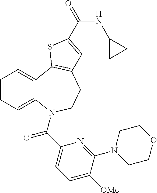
C1=CC=C2C(=C1)C1=C(CCN2C(C2=CC=C([OMe])C(N3CCOCC3)=N2)=O)C=C(C(=O)NC2CC2)S1
